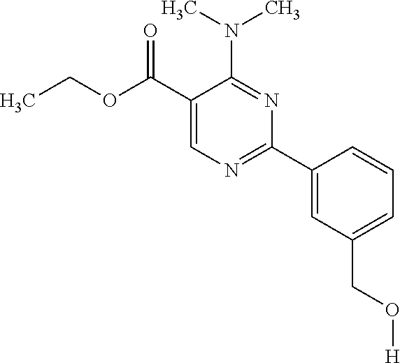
N(C1=NC(C2=CC(CO[H])=CC=C2)=NC=C1C(OCC)=O)(C)C
